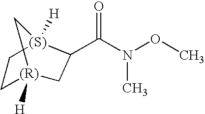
C1[(R)]2([H])CC(C(N(OC)C)=O)[(S)]([H])(C1)C2
